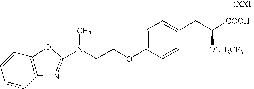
C12=C(C=CC=C1)OC(N(CCOC1=CC=C(CC([OCH2CF3])[COOH])C=C1)C)=N2
